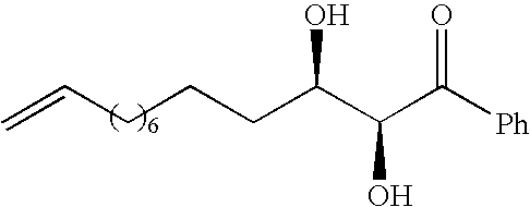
C(C(C(C([Ph])=O)O)O)CCC=C
